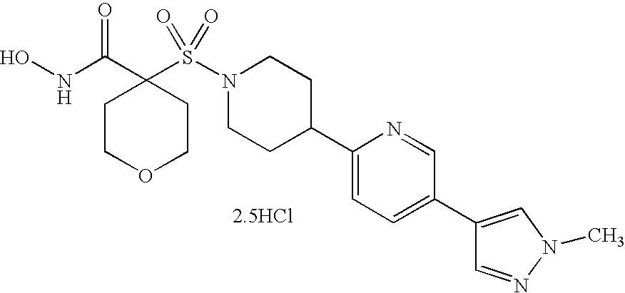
[2.5HCl].ONC(C1(S(N2CCC(C3=CC=C(C4=CN(C)N=C4)C=N3)CC2)(=O)=O)CCOCC1)=O
